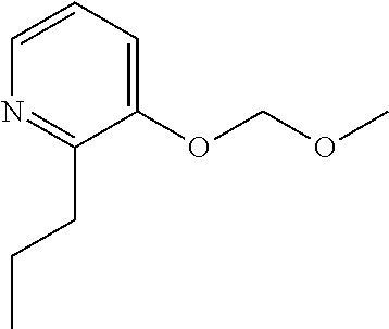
C1(OCOC)=CC=CN=C1CCC
